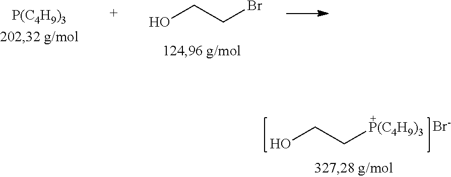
[P(C4H9)3].OCCBr.OCC[P(C4H9)3].[Br-]
